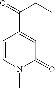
C1=CN(C)C(=O)C=C1C(=O)CC
